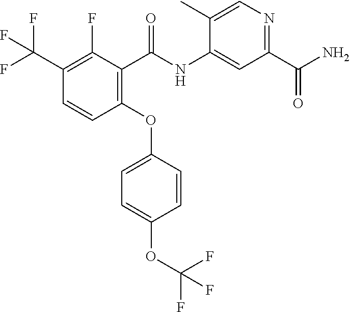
C(=O)(NC1=CC(C(N)=O)=NC=C1C)C1=C(OC2=CC=C(OC(F)(F)F)C=C2)C=CC(C(F)(F)F)=C1F
